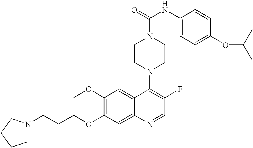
C1(OC)=C(OCCCN2CCCC2)C=C2C(=C1)C(N1CCN(C(=O)NC3=CC=C(OC(C)C)C=C3)CC1)=C(F)C=N2
